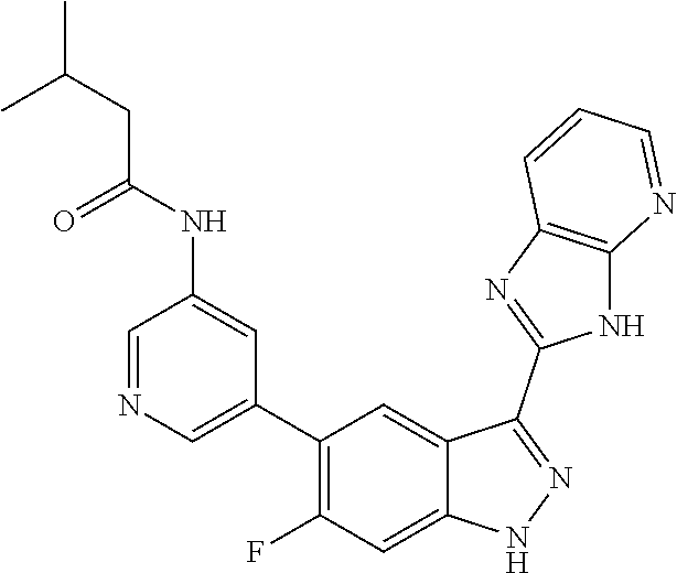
C1=NC=C(C2=C(F)C=C3C(=C2)C(C2=NC4=C(N2)N=CC=C4)=NN3)C=C1NC(=O)CC(C)C
